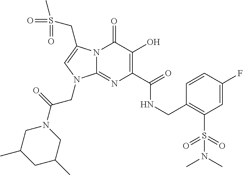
N12C(=NC(C(NCC3=C(S(=O)(=O)N(C)C)C=C(F)C=C3)=O)=C(O)C1=O)N(CC(N1CC(C)CC(C)C1)=O)C=C2CS(C)(=O)=O
